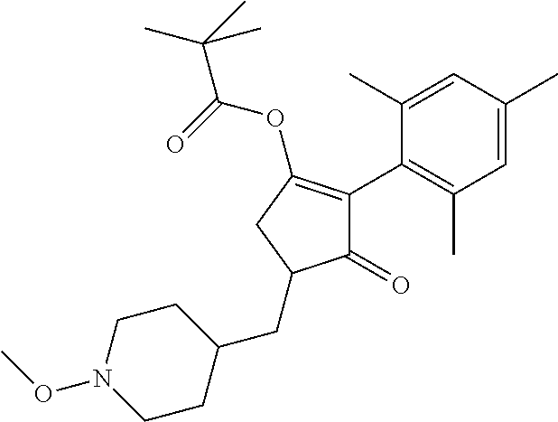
C1(=O)C(C2=C(C)C=C(C)C=C2C)=C(OC(=O)C(C)(C)C)CC1CC1CCN(OC)CC1
